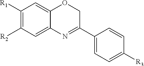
C1([R1])=C([R2])C=C2C(=C1)OCC(C1=CC=C([R3])C=C1)=N2
